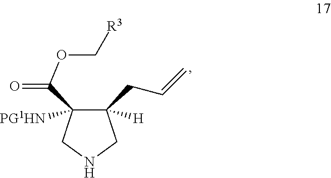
C1([H])(CC=C)C([PG1HN])(C(=O)OC[R3])CNC1
